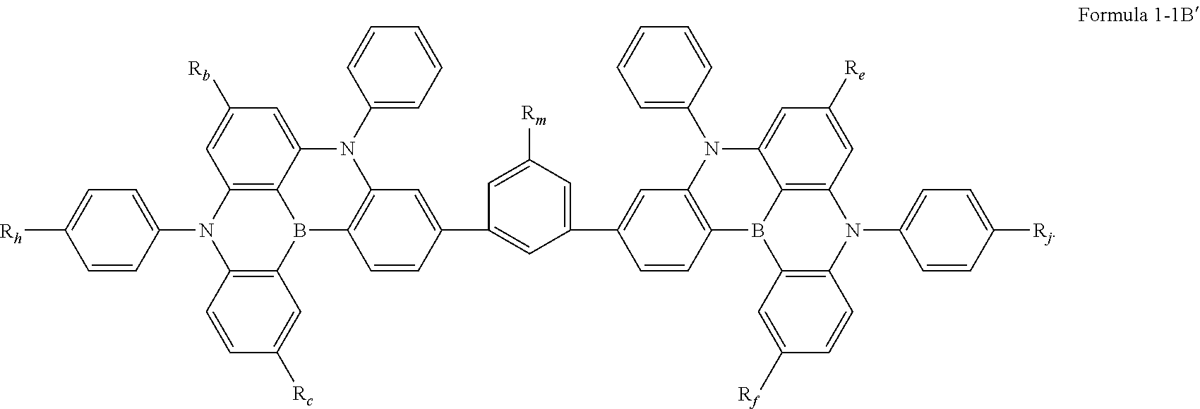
C1(C2=CC([Rm])=CC(C3=CC4=C(C=C3)B3C5=C(N(C6=CC=C([Rh])C=C6)C6=C3C=C([Rc])C=C6)C=C([Rb])C=C5N4C3=CC=CC=C3)=C2)=CC2=C(C=C1)B1C3=C(N(C4=CC=C([Rj])C=C4)C4=C1C=C([Rf])C=C4)C=C([Re])C=C3N2C1=CC=CC=C1
